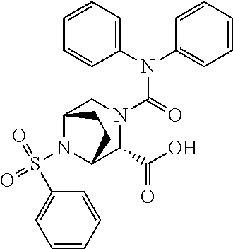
O=S(N1C2C(C(O)=O)N(C(=O)N(C3=CC=CC=C3)C3=CC=CC=C3)CC1CC2)(=O)C1=CC=CC=C1
